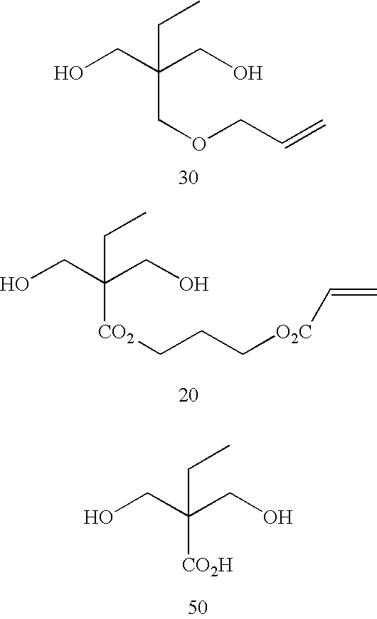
OCC(CO)(CC)[CO2]CCC[O2C]C=C.OCC(CO)(CC)[CO2H].OCC(CO)(CC)COCC=C
